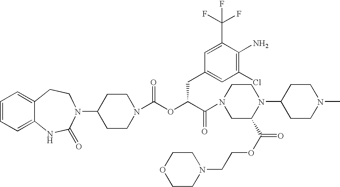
C1(N2C(=O)NC3=CC=CC=C3CC2)CCN(C(OC(C(N2CC(C(OCCN3CCOCC3)=O)N(C3CCN(C)CC3)CC2)=O)CC2=CC(Cl)=C(N)C(C(F)(F)F)=C2)=O)CC1
